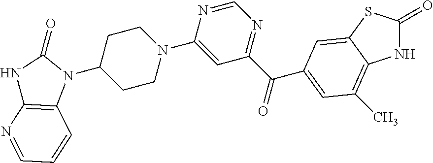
N1C(=O)SC2=CC(C(C3=NC=NC(N4CCC(N5C(=O)NC6=C5C=CC=N6)CC4)=C3)=O)=CC(C)=C12
